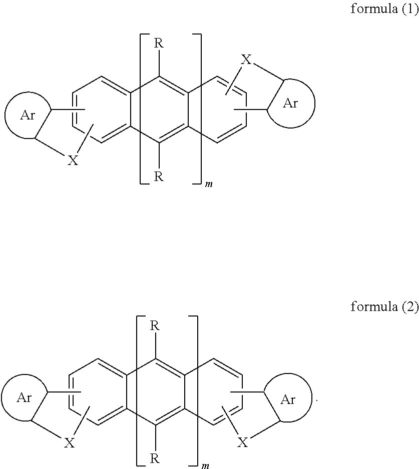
CCC[X]C.C12=CC=CC=C1C([R])=C1C(=C2[R])C=CC=C1.C[X]CCC.[Ar].[Ar].CCC[X]C.CCC[X]C.[Ar].[Ar].C12=CC=CC=C1C([R])=C1C(=C2[R])C=CC=C1
